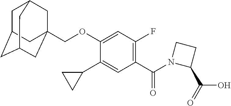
C1C2CC3CC(COC4=CC(F)=C(C(N5C(C(=O)O)CC5)=O)C=C4C4CC4)(CC1C3)C2
